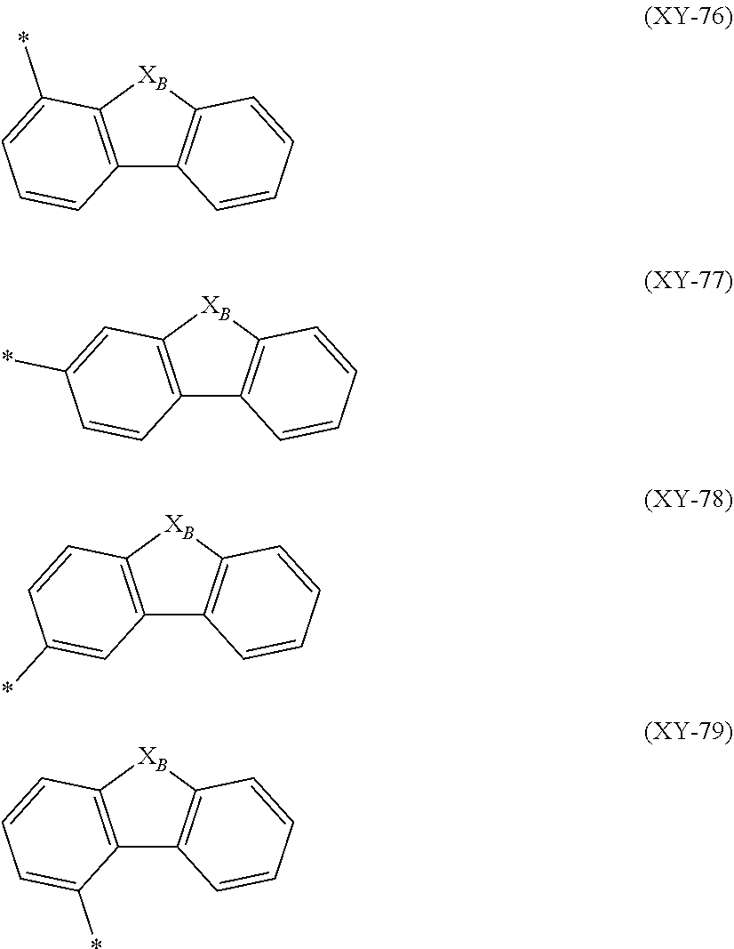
C12=C([XB]C3=C1C=CC=C3)C(*)=CC=C2.C12=C([XB]C3=C1C=CC=C3)C=C(*)C=C2.C12=C([XB]C3=C1C=CC=C3)C=CC(*)=C2.C12=C([XB]C3=C1C=CC=C3)C=CC=C2*
